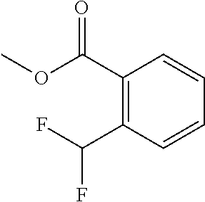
O(C(C1=C(C(F)F)C=CC=C1)=O)C
